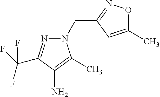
C1(C)=CC(CN2N=C(C(F)(F)F)C(N)=C2C)=NO1
